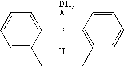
C1=C(C)C(P(C2=C(C)C=CC=C2)(->B)[H])=CC=C1
